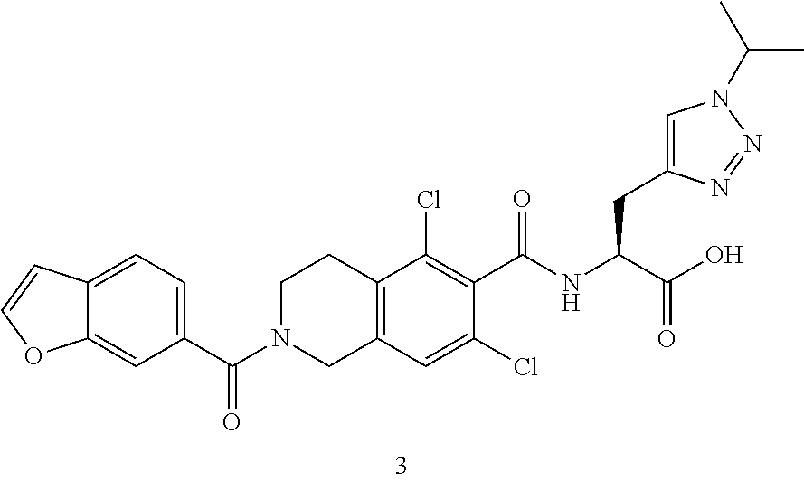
C12=C(C=C(Cl)C(C(NC(CC3=CN(C(C)C)N=N3)C(=O)O)=O)=C1Cl)CN(C(=O)C1=CC=C3C(=C1)OC=C3)CC2
